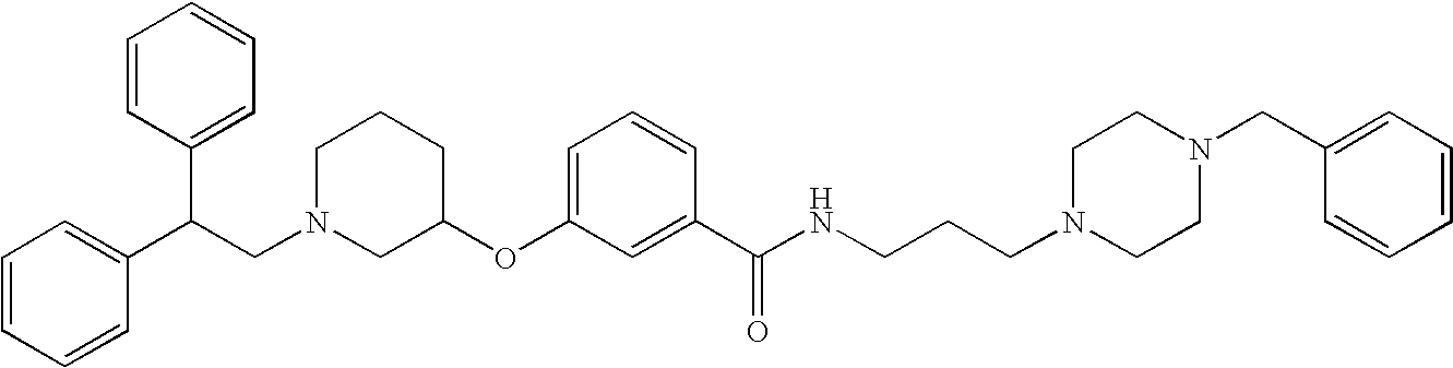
C1N(CC(C2=CC=CC=C2)C2=CC=CC=C2)CC(OC2=CC=CC(C(NCCCN3CCN(CC4=CC=CC=C4)CC3)=O)=C2)CC1
